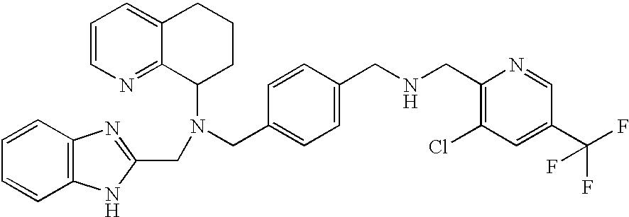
C1=CN=C2C(=C1)CCCC2N(CC1=NC2=C(N1)C=CC=C2)CC1=CC=C(CNCC2=C(Cl)C=C(C(F)(F)F)C=N2)C=C1
